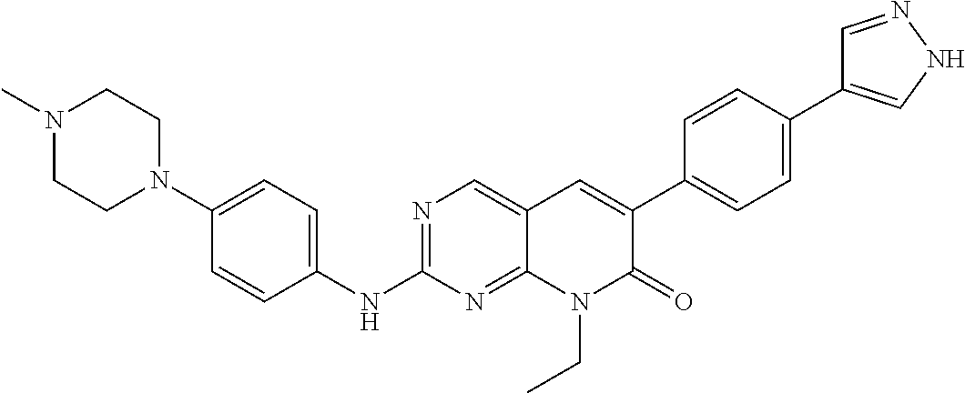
N1(C)CCN(C2=CC=C(NC3=NC=C4C(=N3)N(CC)C(=O)C(C3=CC=C(C5=CNN=C5)C=C3)=C4)C=C2)CC1
